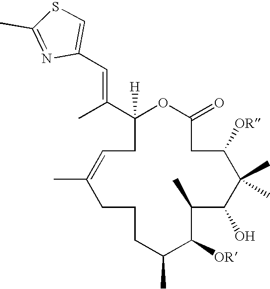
C1(C(C)=CC2=CSC(C)=N2)([H])OC(=O)CC([OR])C(C)(C)C(O)C(C)C([OR])C(C)CCCC(C)=CC1
